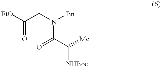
C(=O)([EtO])CN([Bn])C(=O)C([Me])[NHBoc]
